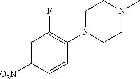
C1=C([O2N])C=CC(N2CCN(C)CC2)=C1F
